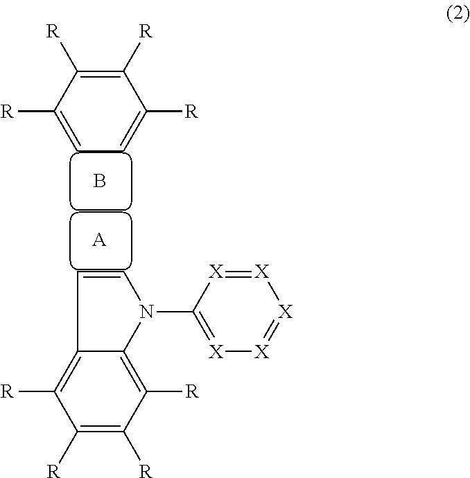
C1([R])=C([R])C([R])=CC=C1[R].B.[A].C12=C([R])C([R])=C([R])C([R])=C1N(C1=[X][X]=[X][X]=[X]1)C=C2
